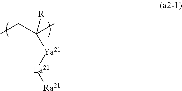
CCC(C)([R])[Ya21][La21][Ra21]
